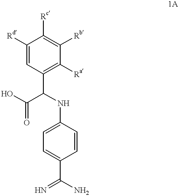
C(NC1=CC=C(C(=N)N)C=C1)(C1=C([Ra])C([Rb])=C([Rc])C([Rd])=C1)C(=O)O
